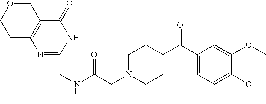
C1(C(C2CCN(CC(NCC3=NC4=C(C(=O)N3)COCC4)=O)CC2)=O)=CC=C(OC)C(OC)=C1
